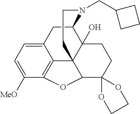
C12CC3=CC=C([MeO])C4=C3C3(C1(O)CCC1(C3O4)OCCO1)CCN2CC1CCC1
